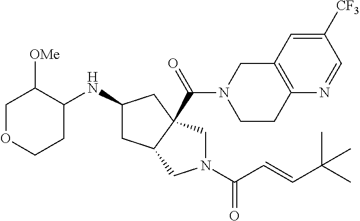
C1OCCC(NC2CC3C(C(=O)N4CCC5=C(C4)C=C([CF3])C=N5)(C2)CN(C(=O)C=CC(C)(C)C)C3)C1[OMe]
